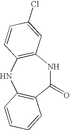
C1(=O)NC2=C(NC3=C1C=CC=C3)C=CC(Cl)=C2
